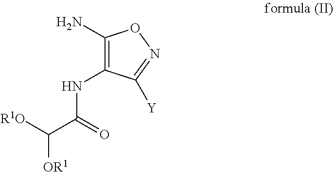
C1(N)=C(NC(C([R1O])[OR1])=O)C([Y])=NO1
